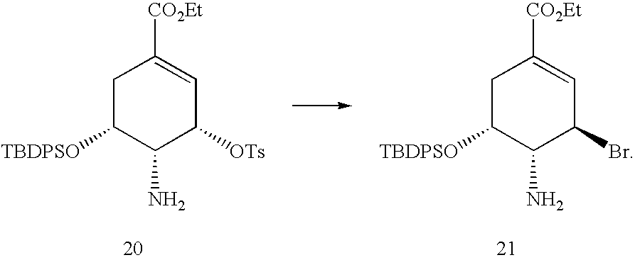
C1C([TBDPSO])C(N)C([OTs])C=C1[CO2Et].C1C([TBDPSO])C(N)C(Br)C=C1[CO2Et]
